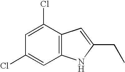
C1(Cl)=CC(Cl)=CC2=C1C=C(CC)N2
